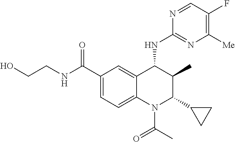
C1(C(NCCO)=O)=CC=C2C(=C1)C(NC1=NC([Me])=C(F)C=N1)C(C)C(C1CC1)N2C(C)=O
